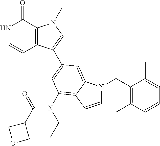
N1C=CC2=C(C1=O)N(C)C=C2C1=CC(N(C(C2COC2)=O)CC)=C2C(=C1)N(CC1=C(C)C=CC=C1C)C=C2
